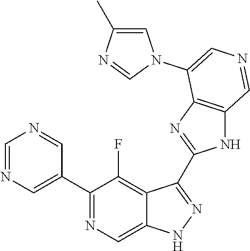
C1(C2=CN=CN=C2)=NC=C2C(=C1F)C(C1=NC3=C(N1)C=NC=C3N1C=C(C)N=C1)=NN2
